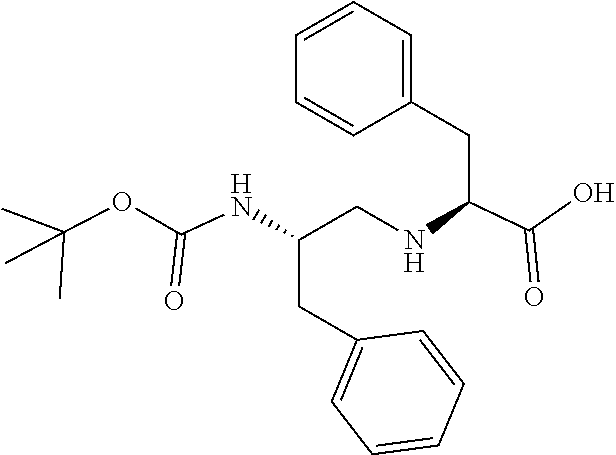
C1(CC(NCC(CC2=CC=CC=C2)NC(OC(C)(C)C)=O)C(O)=O)=CC=CC=C1
